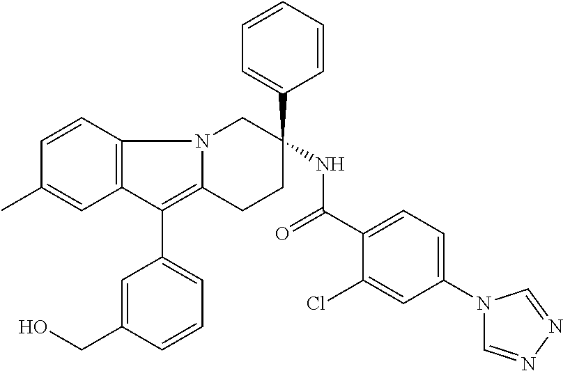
C12=C(C=CC(C)=C1)N1C(=C2C2=CC=CC(CO)=C2)CCC(C2=CC=CC=C2)(NC(=O)C2=CC=C(N3C=NN=C3)C=C2Cl)C1
